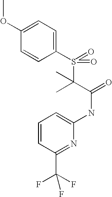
C1(OC)=CC=C(S(=O)(C(C(=O)NC2=CC=CC(C(F)(F)F)=N2)(C)C)=O)C=C1
